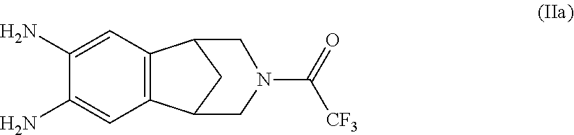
C12=C(C=C(N)C(N)=C1)C1CC2CN(C([CF3])=O)C1
